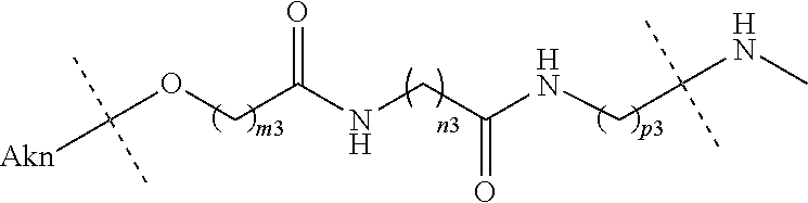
N(C(CNC(COC([Akn])(C)C)=O)=O)CC(NC)(C)C
